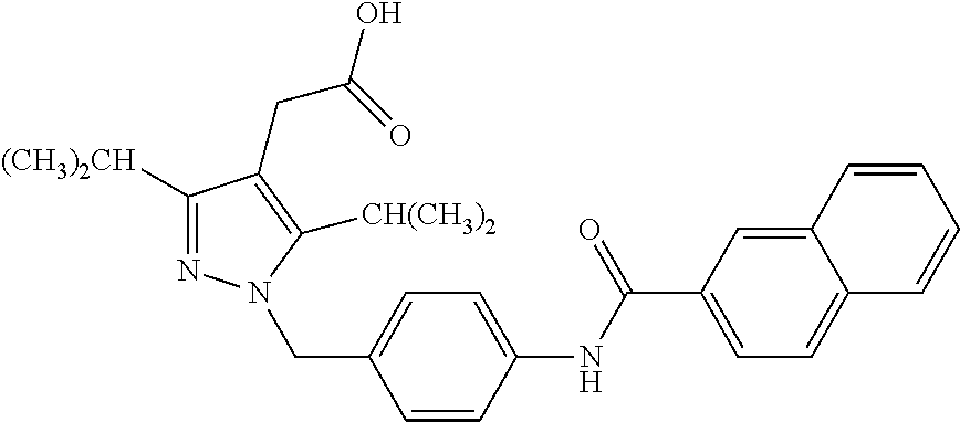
C1([(CH3)2CH])=NN(CC2=CC=C(NC(C3=CC=C4C(=C3)C=CC=C4)=O)C=C2)C([CH(CH3)2])=C1CC(=O)O
